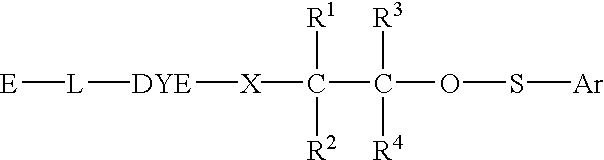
[E][L][DYE][X]C(C(OS[Ar])([R3])[R4])([R1])[R2]
